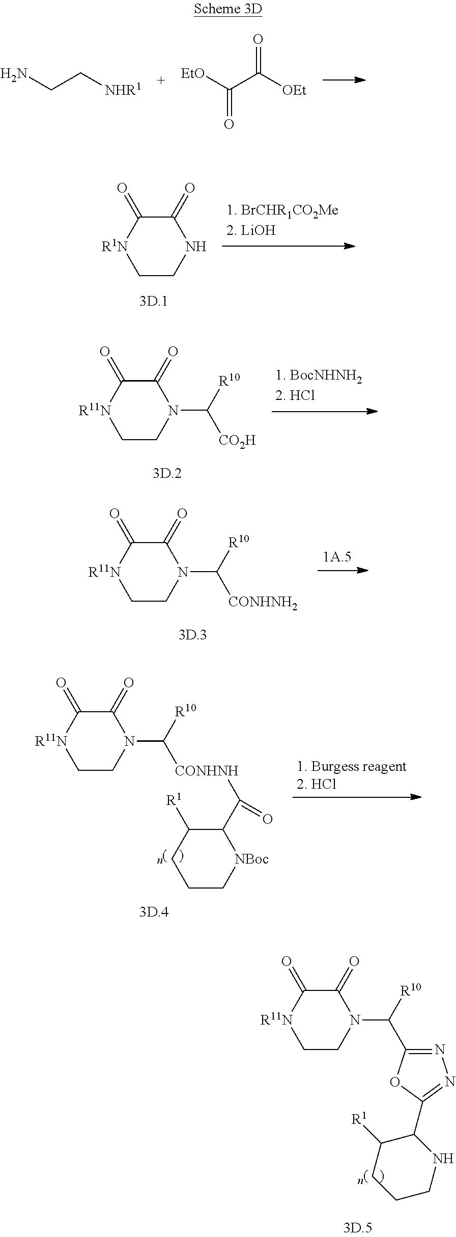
NCC[NHR1].[EtO]C(C([OEt])=O)=O.[R1N]1CCNC(=O)C1=O.[R11N]1CCN(C([R10])[CO2H])C(=O)C1=O.[R11N]1CCN(C([R10])[CONHNH2])C(=O)C1=O.[R11N]1CCN(C([R10])[CONHNH]C(C2C([R1])CCC[NBoc]2)=O)C(=O)C1=O.[R11N]1CCN(C([R10])C2=NN=C(C3C([R1])CCCN3)O2)C(=O)C1=O
